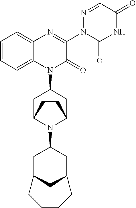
C1C2N(C3CC4CC(C3)CCCC4)C(CC1N1C(=O)C(N3C(=O)NC(=O)C=N3)=NC3=CC=CC=C13)CC2
